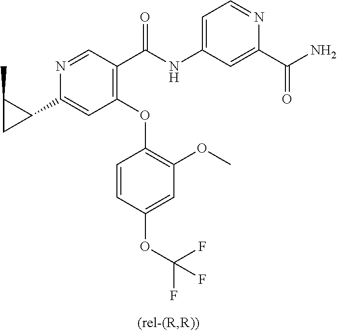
C1(OC2=C(OC)C=C(OC(F)(F)F)C=C2)=C(C(NC2=CC=NC(C(N)=O)=C2)=O)C=NC(C2C(C)C2)=C1
